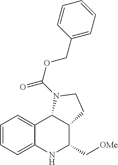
C1=CC=C2C(=C1)C1C(C(C[OMe])N2)CCN1C(OCC1=CC=CC=C1)=O
